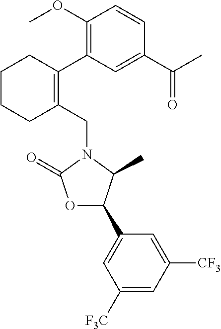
C1(CN2C(=O)OC(C3=CC([F3C])=CC([CF3])=C3)C2C)=C(C2=C(OC)C=CC(C(C)=O)=C2)CCCC1
